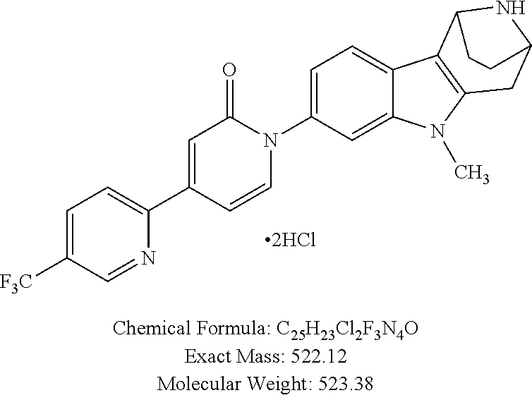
C1=C([F3C])C=NC(C2=CC(=O)N(C3=CC=C4C(=C3)N(C)C3=C4C4NC(C3)CC4)C=C2)=C1
